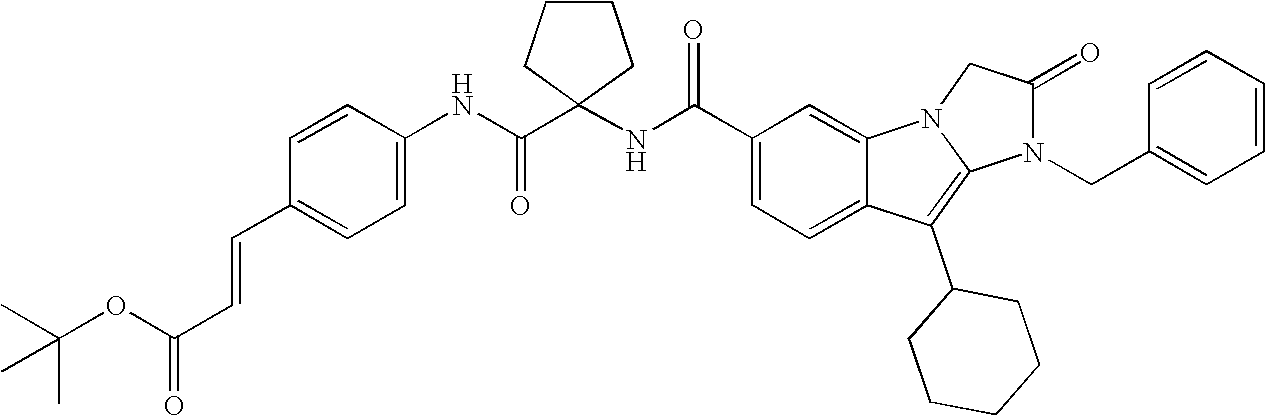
C1(C(NC2(C(NC3=CC=C(C=CC(=O)OC(C)(C)C)C=C3)=O)CCCC2)=O)=CC=C2C(=C1)N1C(=C2C2CCCCC2)N(CC2=CC=CC=C2)C(=O)C1
